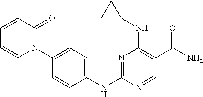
N1=C(NC2=CC=C(N3C(=O)C=CC=C3)C=C2)N=CC(C(N)=O)=C1NC1CC1
